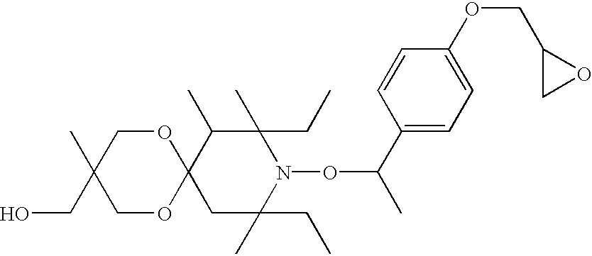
C12(CC(C)(CC)N(OC(C)C3=CC=C(OCC4CO4)C=C3)C(C)(CC)C1C)OCC(C)(CO)CO2
